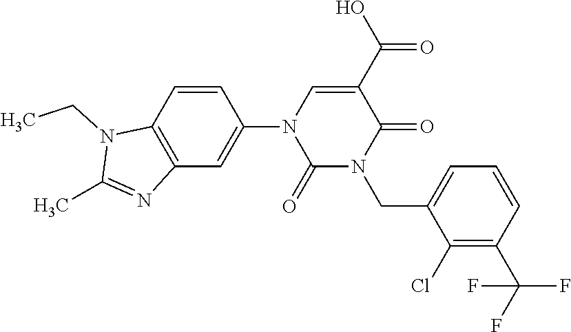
C1=CC2=C(C=C1N1C(=O)N(CC3=CC=CC(C(F)(F)F)=C3Cl)C(=O)C(C(O)=O)=C1)N=C(C)N2CC
